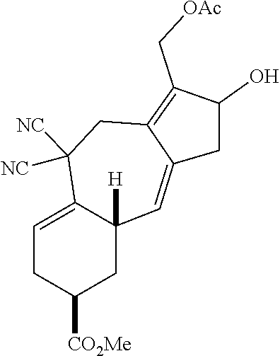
C1([CO2Me])CC2([H])C(=CC1)C([NC])([NC])CC1=C(C[OAc])C(O)CC1=C2
